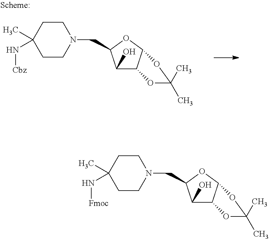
C1(C)(N[Cbz])CCN(CC2C(O)C3C(O2)OC(C)(C)O3)CC1.C1(C)(N[Fmoc])CCN(CC2C(O)C3C(O2)OC(C)(C)O3)CC1
